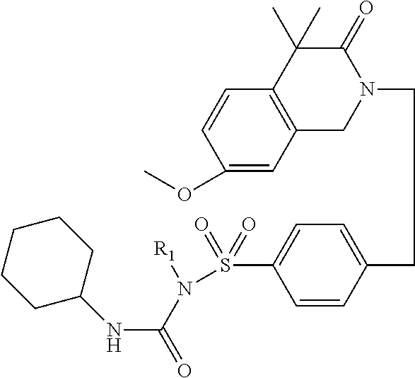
N1(CCC2=CC=C(S(N(C(NC3CCCCC3)=O)[R1])(=O)=O)C=C2)C(=O)C(C)(C)C2=C(C1)C=C(OC)C=C2
